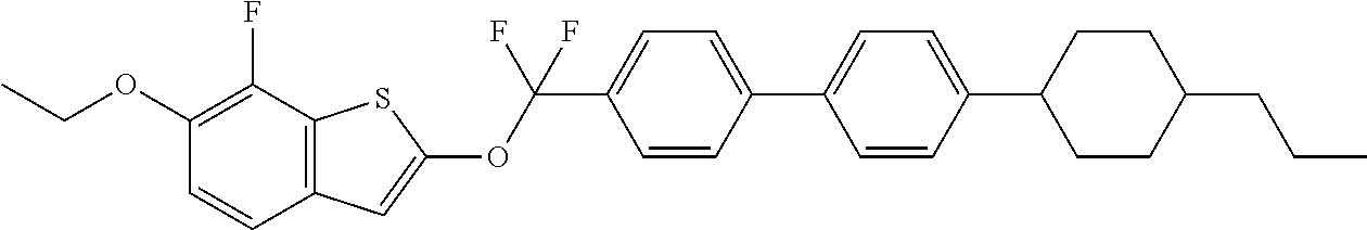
CCOC1=C(F)C2=C(C=C1)C=C(OC(C1=CC=C(C3=CC=C(C4CCC(CCC)CC4)C=C3)C=C1)(F)F)S2
